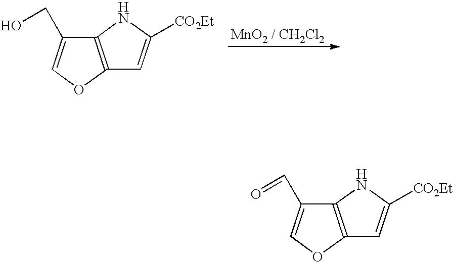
C12=C(OC=C1CO)C=C([CO2Et])N2.O=CC1=COC2=C1NC([CO2Et])=C2
